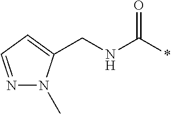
N1=CC=C(CNC(*)=O)N1C
